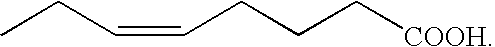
CCC=CCCC[COOH]
